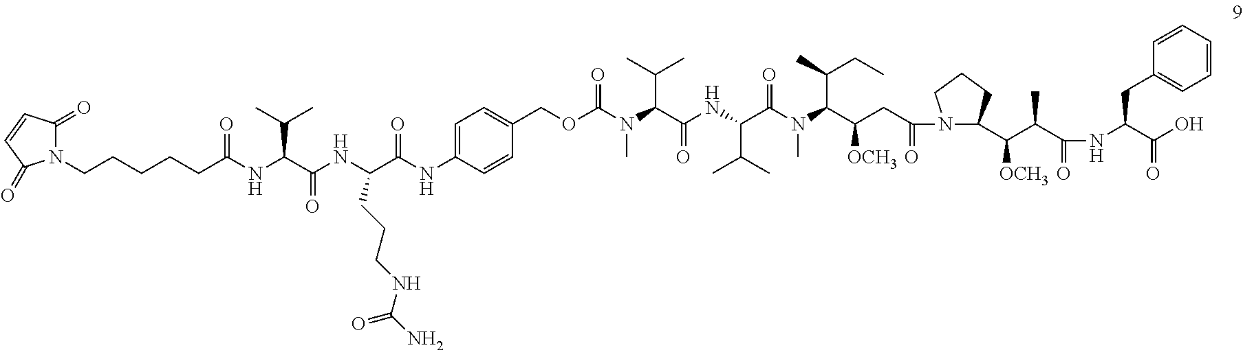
N1(CCCCCC(NC(C(NC(C(NC2=CC=C(COC(N(C(C(NC(C(=O)N(C)C(C(CC)C)C(CC(=O)N3C(C(C(C(=O)NC(C(O)=O)CC4=CC=CC=C4)C)[OCH3])CCC3)[OCH3])C(C)C)=O)C(C)C)C)=O)C=C2)=O)CCCNC(N)=O)=O)C(C)C)=O)C(=O)C=CC1=O
